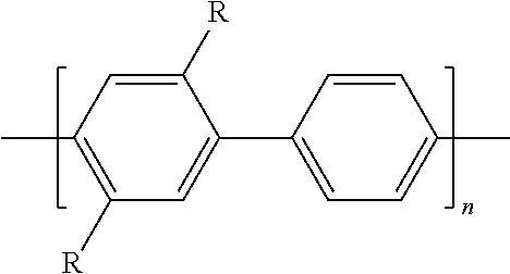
C1([R])=CC(C)=C([R])C=C1C1=CC=C(C)C=C1
